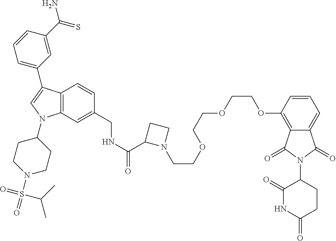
C12=C(C=C(CNC(=O)C3N(CCOCCOCCOC4=C5C(=CC=C4)C(=O)N(C4C(=O)NC(=O)CC4)C5=O)CC3)C=C1)N(C1CCN(S(=O)(=O)C(C)C)CC1)C=C2C1=CC=CC(C(=S)N)=C1
